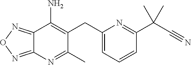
C12=NON=C1N=C(C)C(CC1=CC=CC(C(C#N)(C)C)=N1)=C2N
